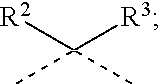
[R2]C([R3])(C)C
